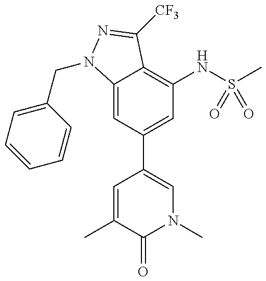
C12=CC(C3=CN(C)C(=O)C(C)=C3)=CC(NS(C)(=O)=O)=C1C([CF3])=NN2CC1=CC=CC=C1
